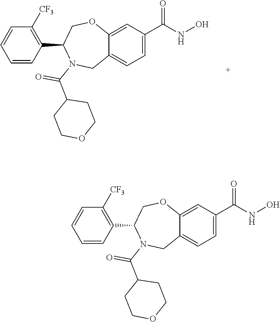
C12=CC(C(=O)NO)=CC=C1CN(C(C1CCOCC1)=O)C(C1=C([CF3])C=CC=C1)CO2.C12=CC(C(=O)NO)=CC=C1CN(C(C1CCOCC1)=O)C(C1=C([CF3])C=CC=C1)CO2
